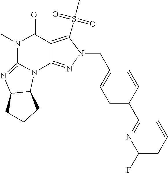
N1(C)C2=NC3C(N2C2=NN(CC4=CC=C(C5=NC(F)=CC=C5)C=C4)C(S(C)(=O)=O)=C2C1=O)CCC3
